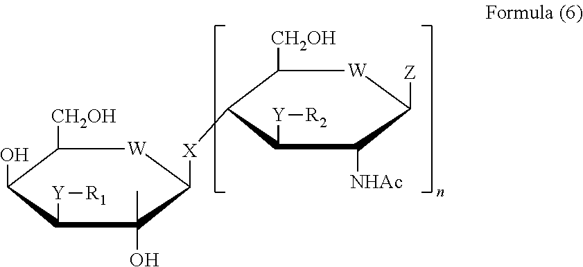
C1([CH2OH])C(O)C([Y][R1])C(C)(O)C([X]C2C([CH2OH])[W]C([Z])C([NHAc])C2[Y][R2])[W]1
